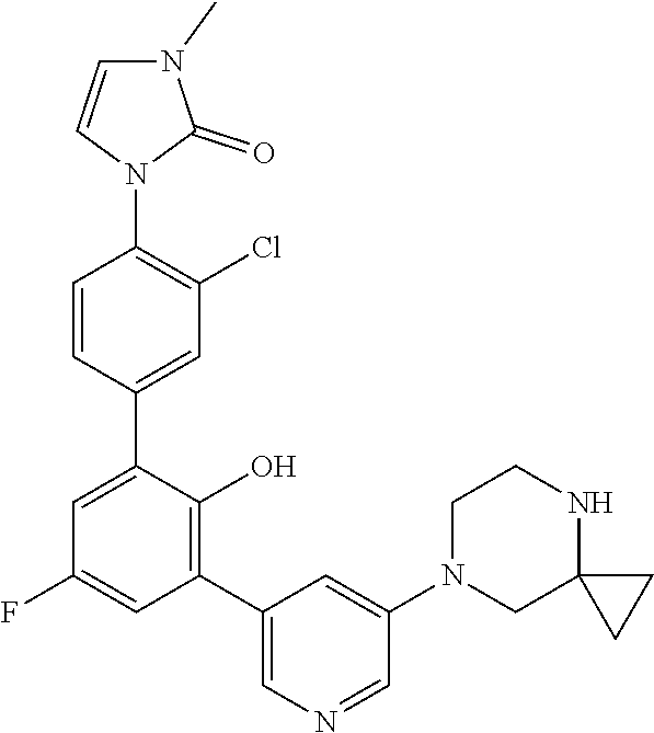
C1=CN(C2=C(Cl)C=C(C3=CC(F)=CC(C4=CN=CC(N5CCNC6(C5)CC6)=C4)=C3O)C=C2)C(=O)N1C
